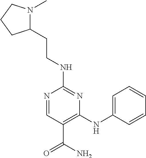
C1(NCCC2N(C)CCC2)=NC(NC2=CC=CC=C2)=C(C(=O)N)C=N1
